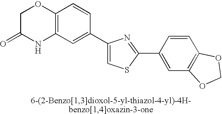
C1C(=O)NC2=C(O1)C=CC(C1=CSC(C3=CC4=C(C=C3)OCO4)=N1)=C2
